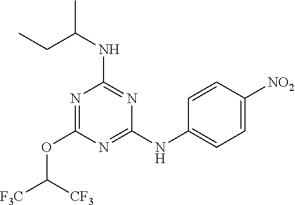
N1=C(NC2=CC=C([NO2])C=C2)N=C(NC(CC)C)N=C1OC([F3C])[CF3]
